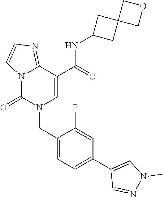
C12=NC=CN1C(=O)N(CC1=CC=C(C3=CN(C)N=C3)C=C1F)C=C2C(NC1CC2(C1)COC2)=O
